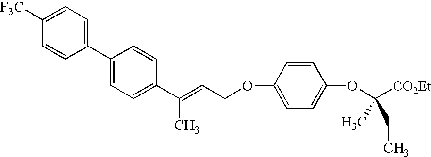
C1([F3C])=CC=C(C2=CC=C(C(=CCOC3=CC=C(OC(C)(CC)[CO2Et])C=C3)C)C=C2)C=C1
